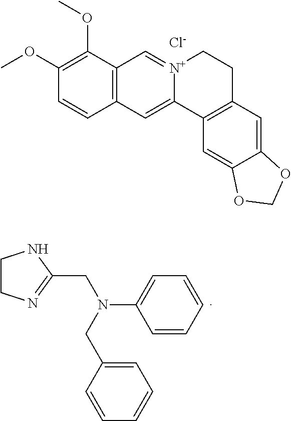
C1=CC2=C(C(OC)=C1OC)C=[N+]1C(=C2)C2=C(CC1)C=C1C(=C2)OCO1.[Cl-].C1CN=C(CN(C2=CC=CC=C2)CC2=CC=CC=C2)N1
